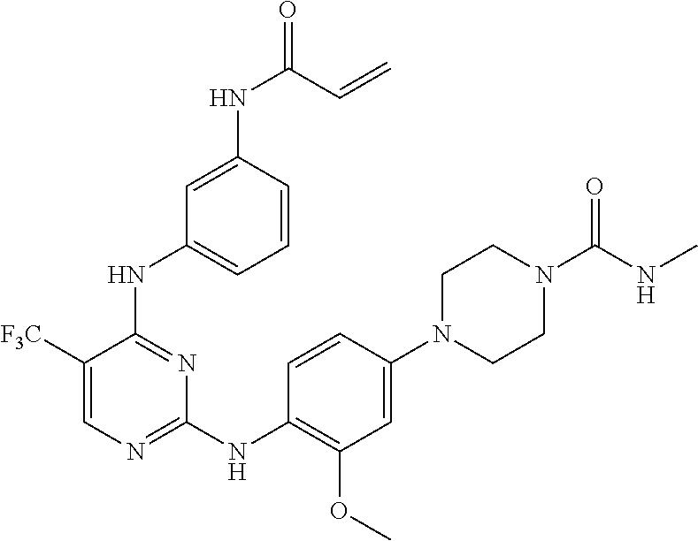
C1(N2CCN(C(NC)=O)CC2)=CC(OC)=C(NC2=NC=C([F3C])C(NC3=CC=CC(NC(=O)C=C)=C3)=N2)C=C1
